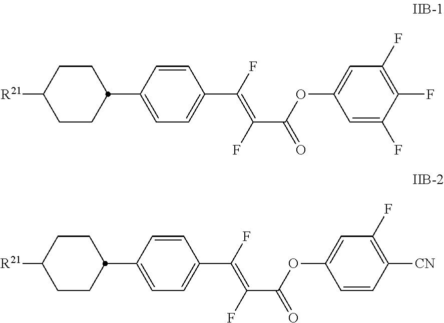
C1CC([R21])CCC1C1=CC=C(C(F)=C(F)C(=O)OC2=CC(F)=C(F)C(F)=C2)C=C1.C1CC([R21])CCC1C1=CC=C(C(F)=C(F)C(=O)OC2=CC(F)=C([CN])C=C2)C=C1
